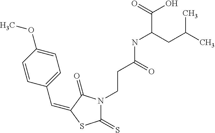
C(C1=CC=C(OC)C=C1)=C1C(=O)N(CCC(NC(CC(C)C)C(=O)O)=O)C(=S)S1
